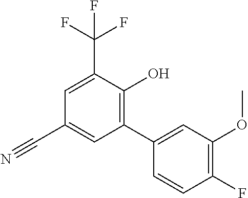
C1(F)=C(OC)C=C(C2=C(O)C(C(F)(F)F)=CC(C#N)=C2)C=C1
